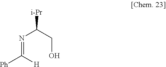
N(C(CO)[i-Pr])=C([Ph])[H]
